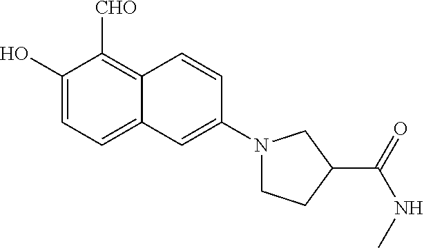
C1(O)=CC=C2C(=C1[CHO])C=CC(N1CCC(C(=O)NC)C1)=C2
